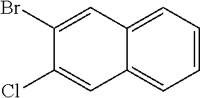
C1(Br)=CC2=CC=CC=C2C=C1Cl
